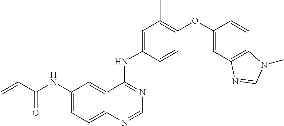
C1(NC(C=C)=O)=CC=C2C(=C1)C(NC1=CC(C)=C(OC3=CC4=C(C=C3)N(C)C=N4)C=C1)=NC=N2
